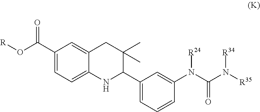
C12=CC(C(O[R])=O)=CC=C1NC(C1=CC=CC(N(C(N([R35])[R34])=O)[R24])=C1)C(C)(C)C2
